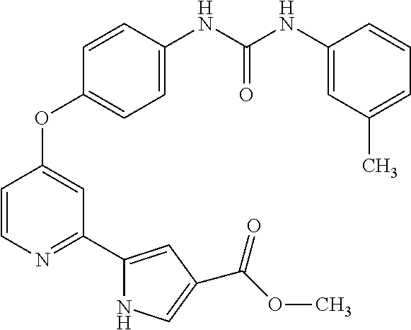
C1=C(NC(NC2=CC(C)=CC=C2)=O)C=CC(OC2=CC(C3=CC(C(OC)=O)=CN3)=NC=C2)=C1
